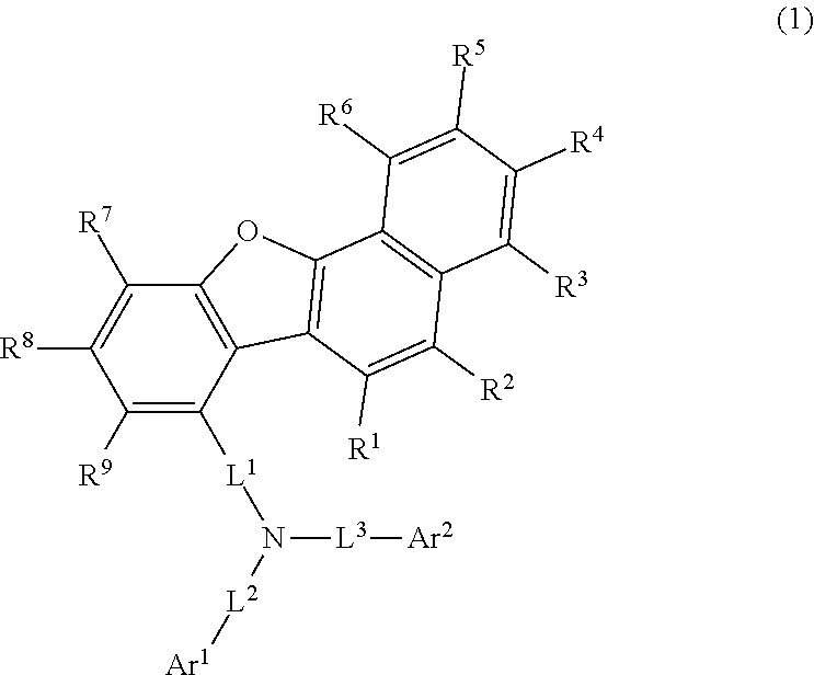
C1([R9])=C([L1]N([L2][Ar1])[L3][Ar2])C2=C(C([R7])=C1[R8])OC1=C2C([R1])=C([R2])C2=C1C([R6])=C([R5])C([R4])=C2[R3]
